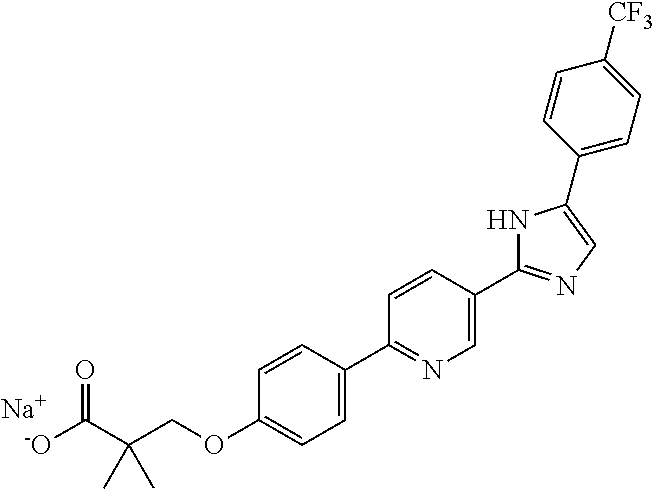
[-O]C(C(COC1=CC=C(C2=NC=C(C3=NC=C(C4=CC=C([CF3])C=C4)N3)C=C2)C=C1)(C)C)=O.[Na]
